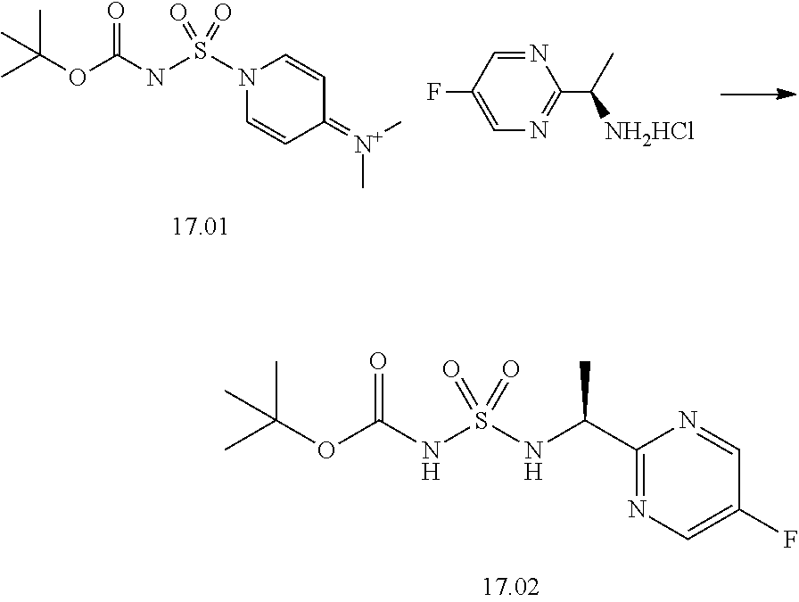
C1(C(NS(=O)(NC(=O)OC(C)(C)C)=O)C)=NC=C(F)C=N1.N1(S(=O)(NC(=O)OC(C)(C)C)=O)C=CC(=[N+](C)C)C=C1.N1=CC(F)=CN=C1C([NH2HCl])C
